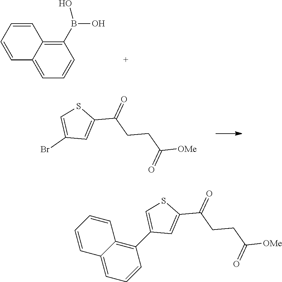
C1=C2C(=C(B(O)O)C=C1)C=CC=C2.C1=C(C(CCC([OMe])=O)=O)SC=C1Br.C1=C2C(=C(C3=CSC(C(CCC([OMe])=O)=O)=C3)C=C1)C=CC=C2
